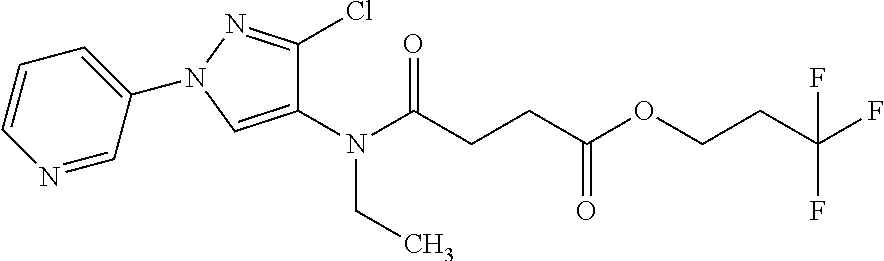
N(C(CCC(OCCC(F)(F)F)=O)=O)(CC)C1=CN(C2=CC=CN=C2)N=C1Cl
